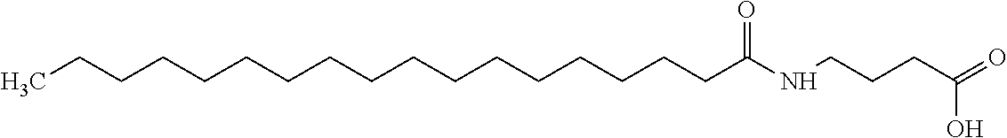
C(CCCCCCCCC(NCCCC(=O)O)=O)CCCCCCCC
